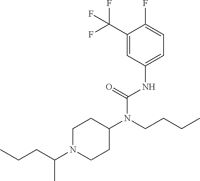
C1(N(C(NC2=CC=C(F)C(C(F)(F)F)=C2)=O)CCCC)CCN(C(CCC)C)CC1
